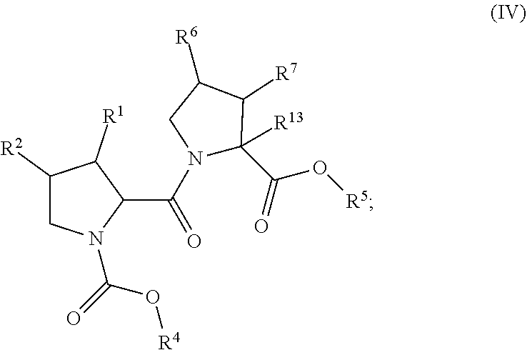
C1([R2])CN(C(=O)O[R4])C(C(=O)N2C([R13])(C(=O)O[R5])C([R7])C([R6])C2)C1[R1]
